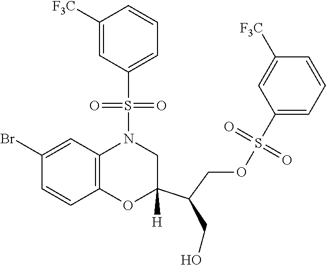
C1C(C(CO)COS(C2=CC=CC([F3C])=C2)(=O)=O)([H])OC2=C(C=C(Br)C=C2)N1S(C1=CC=CC([F3C])=C1)(=O)=O
